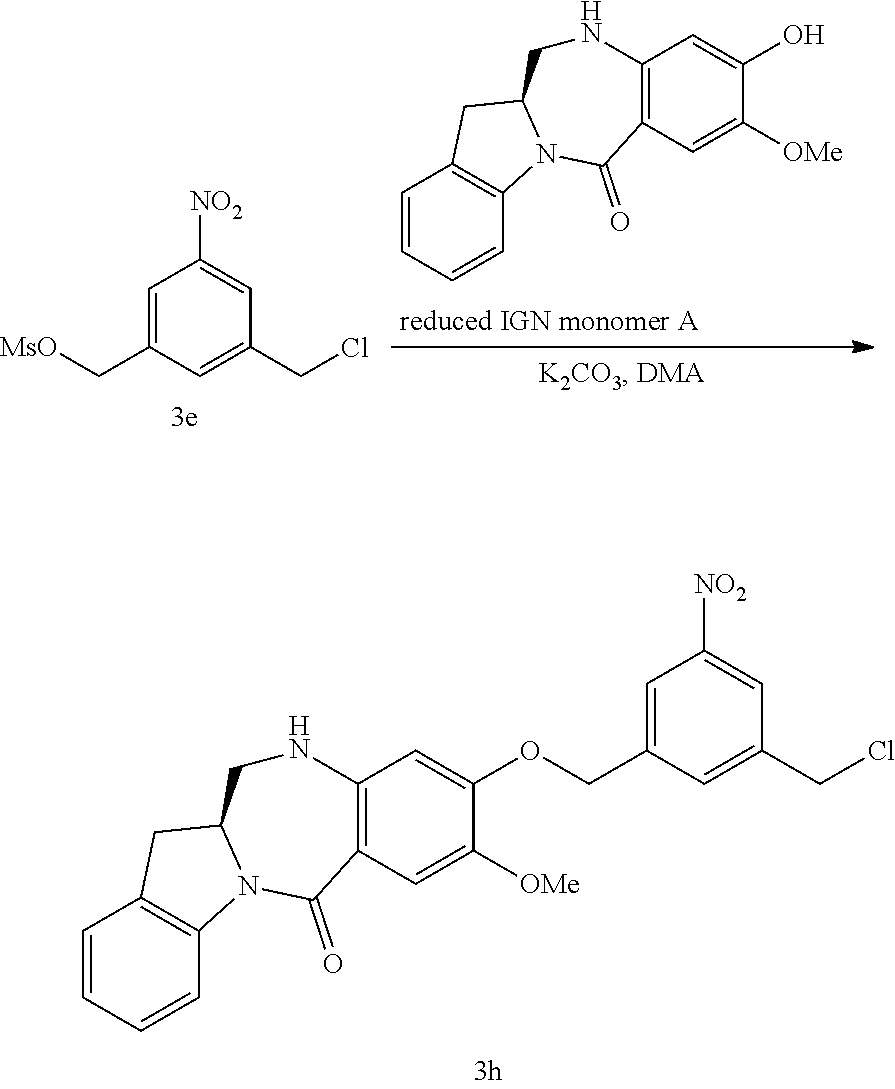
C1=CC=CC2=C1CC1N2C(=O)C2=C(C=C(O)C([OMe])=C2)NC1.[MsO]CC1=CC([NO2])=CC(CCl)=C1.C1=CC=CC2=C1CC1N2C(=O)C2=C(C=C(OCC3=CC([NO2])=CC(CCl)=C3)C([OMe])=C2)NC1
